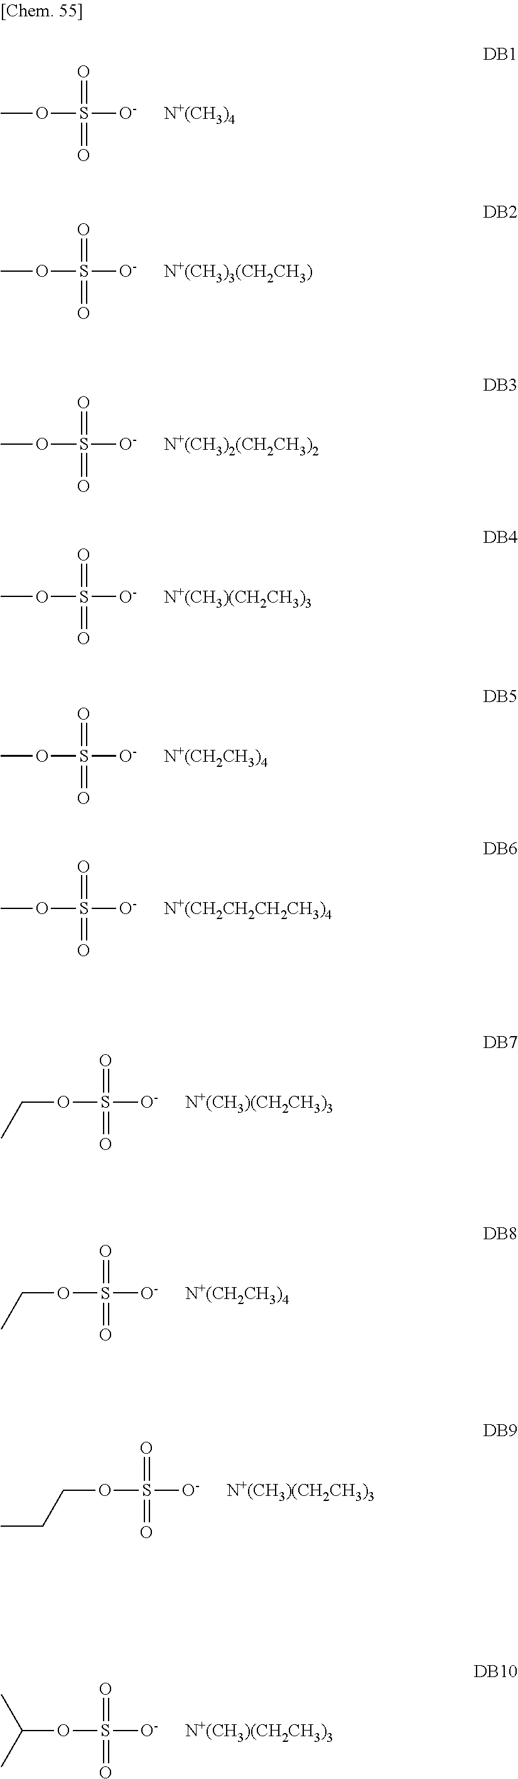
O(S([O-])(=O)=O)C.[N+(CH3)4].O(S([O-])(=O)=O)C.[N+(CH3)3(CH2CH3)].O(S([O-])(=O)=O)C.[N+(CH3)2(CH2CH3)2].O(S([O-])(=O)=O)C.[N+(CH3)(CH2CH3)3].O(S([O-])(=O)=O)C.[N+(CH2CH3)4].O(S([O-])(=O)=O)C.[N+(CH2CH2CH2CH3)4].O(S([O-])(=O)=O)CC.[N+(CH3)(CH2CH3)3].O(S([O-])(=O)=O)CC.[N+(CH2CH3)4].O(S([O-])(=O)=O)CCC.[N+(CH3)(CH2CH3)3].O(S([O-])(=O)=O)C(C)C.[N+(CH3)(CH2CH3)3]
